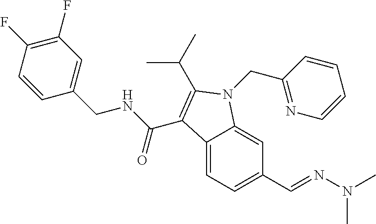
C1(F)=C(F)C=CC(CNC(=O)C2=C(C(C)C)N(CC3=NC=CC=C3)C3=CC(C=NN(C)C)=CC=C32)=C1
